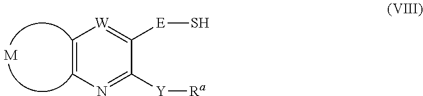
C1=CN=C([Y][Ra])C([E]S)=[W]1.[M]
